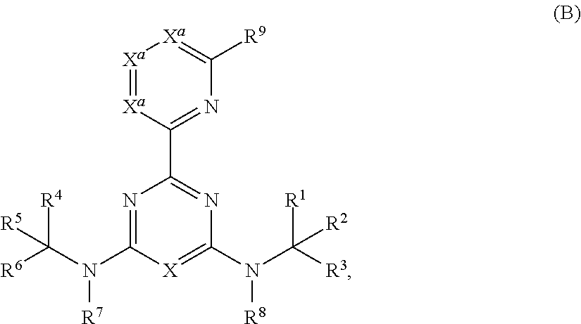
[Xa]1=[Xa]C(C2=NC(N([R8])C([R1])([R3])[R2])=[X]C(N([R7])C([R4])([R6])[R5])=N2)=NC([R9])=[Xa]1
